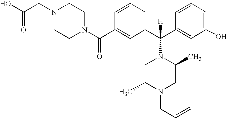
C1(C(N2CCN(CC(O)=O)CC2)=O)=CC(C(C2=CC(O)=CC=C2)([H])N2CC(C)N(CC=C)CC2C)=CC=C1
